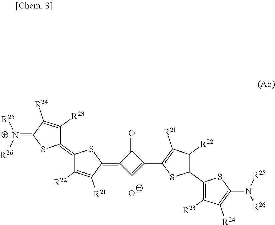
C1(=O)C(C2=C([R21])C([R22])=C(C3=C([R23])C([R24])=C(N([R26])[R25])S3)S2)=C([O-])C1=C1SC(=C2C([R23])=C([R24])C(=[N+]([R25])[R26])S2)C([R22])=C1[R21]
